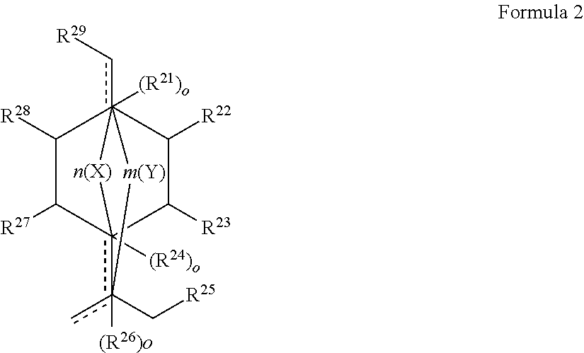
[R28]C1C([R27])c23([(R24)o])c(C[R25])(c)([(R26)o])[m(Y)]c1(c[R29])([(R21)o])(C([R22])C2[R23])[n(X)]3
